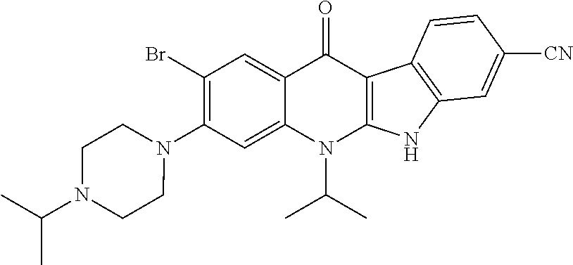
N1(C2=C(Br)C=C3C(=C2)N(C(C)C)C2=C(C3=O)C3=C(N2)C=C([CN])C=C3)CCN(C(C)C)CC1
